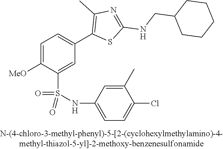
C1=C([OMe])C(S(NC2=CC=C(Cl)C(C)=C2)(=O)=O)=CC(C2=C(C)N=C(NCC3CCCCC3)S2)=C1
